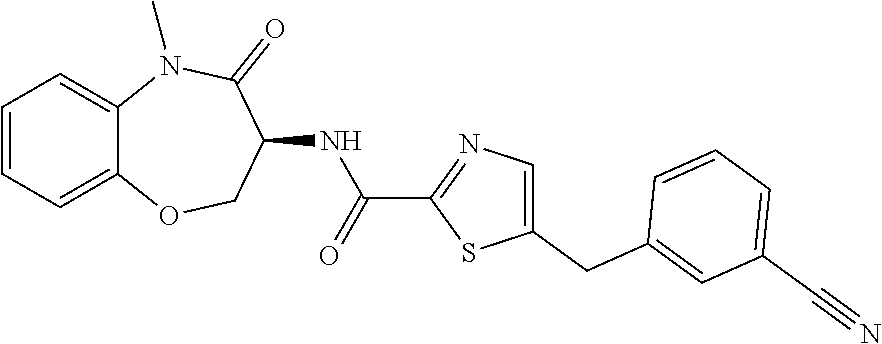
C12=CC=CC=C1N(C)C(=O)C(NC(C1=NC=C(CC3=CC(C#N)=CC=C3)S1)=O)CO2
